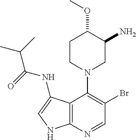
C12=C(N=CC(Br)=C1N1CC(N)C(OC)CC1)NC=C2NC(C(C)C)=O
